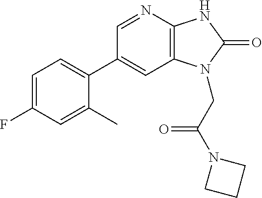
C1(C2=CC=C(F)C=C2C)=CC2=C(N=C1)NC(=O)N2CC(N1CCC1)=O
